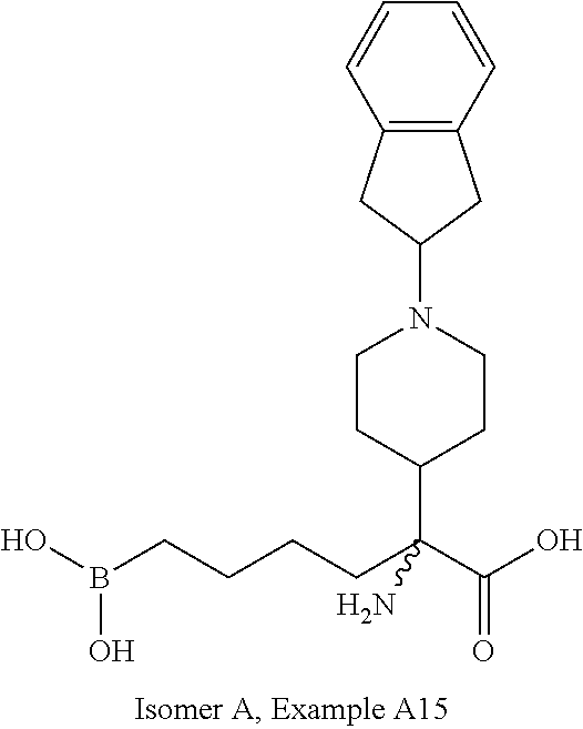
OB(CCCCC(C(O)=O)(N)C1CCN(C2CC3=C(C2)C=CC=C3)CC1)O
